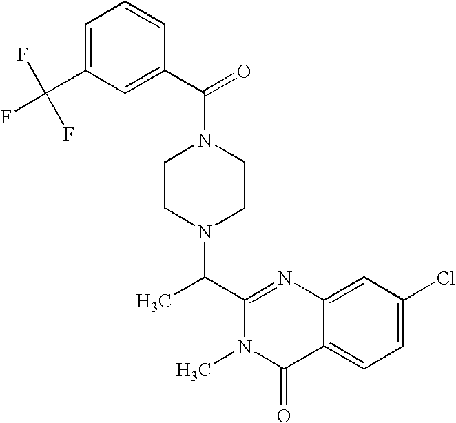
C1CN(C(C2=NC3=CC(Cl)=CC=C3C(=O)N2C)C)CCN1C(=O)C1=CC(C(F)(F)F)=CC=C1
